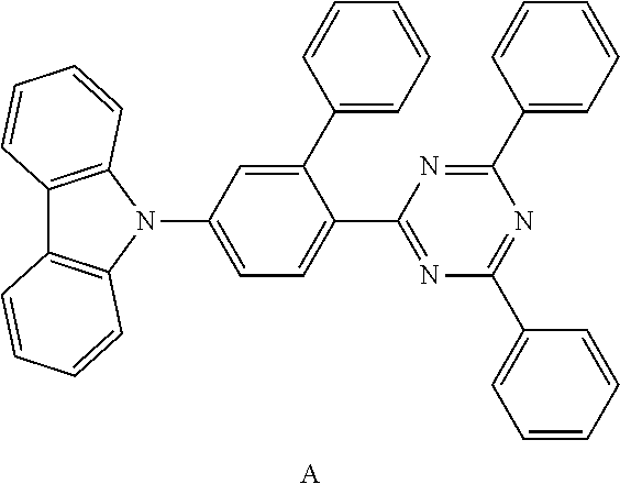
C12=C(N(C3=CC=C(C4=NC(C5=CC=CC=C5)=NC(C5=CC=CC=C5)=N4)C(C4=CC=CC=C4)=C3)C3=C1C=CC=C3)C=CC=C2.[A]
